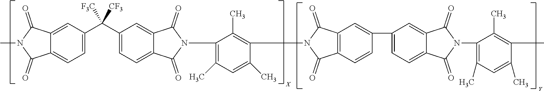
N1(C)C(=O)C2=CC=C(C(C3=CC=C4C(=C3)C(=O)N(C3=C(C)C=C(C)C(N5C(=O)C6=C(C5=O)C=C(C5=CC=C7C(=C5)C(=O)N(C5=C(C)C=C(C)C(C)=C5C)C7=O)C=C6)=C3C)C4=O)([CF3])[F3C])C=C2C1=O
